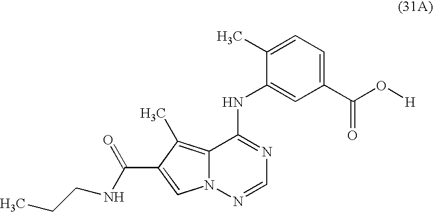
C12=C(C)C(C(NCCC)=O)=CN1N=CN=C2NC1=CC(C(=O)O[H])=CC=C1C
